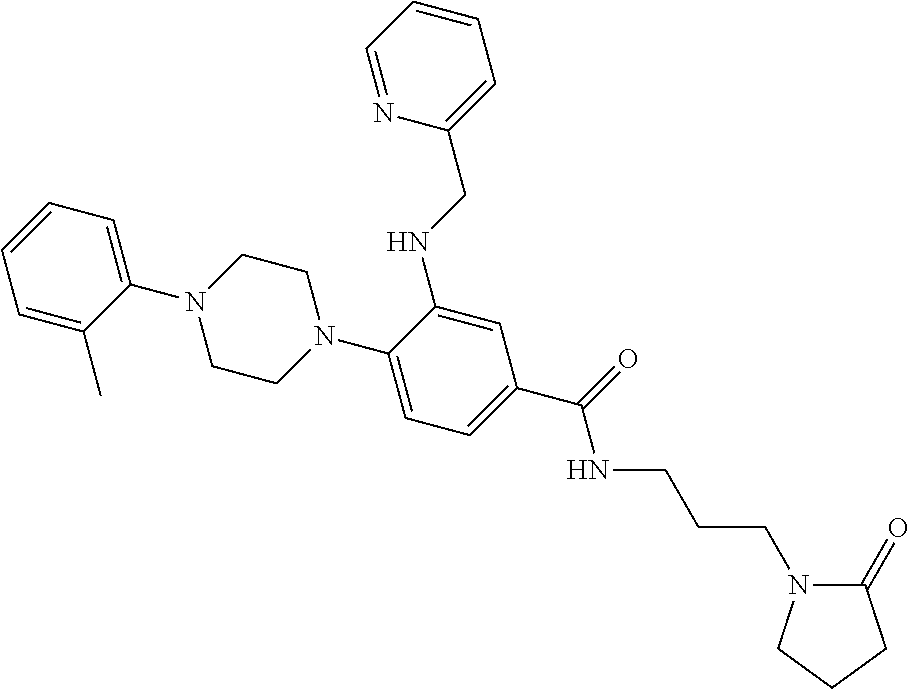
C1=C(C)C(N2CCN(C3=CC=C(C(=O)NCCCN4C(=O)CCC4)C=C3NCC3=CC=CC=N3)CC2)=CC=C1
